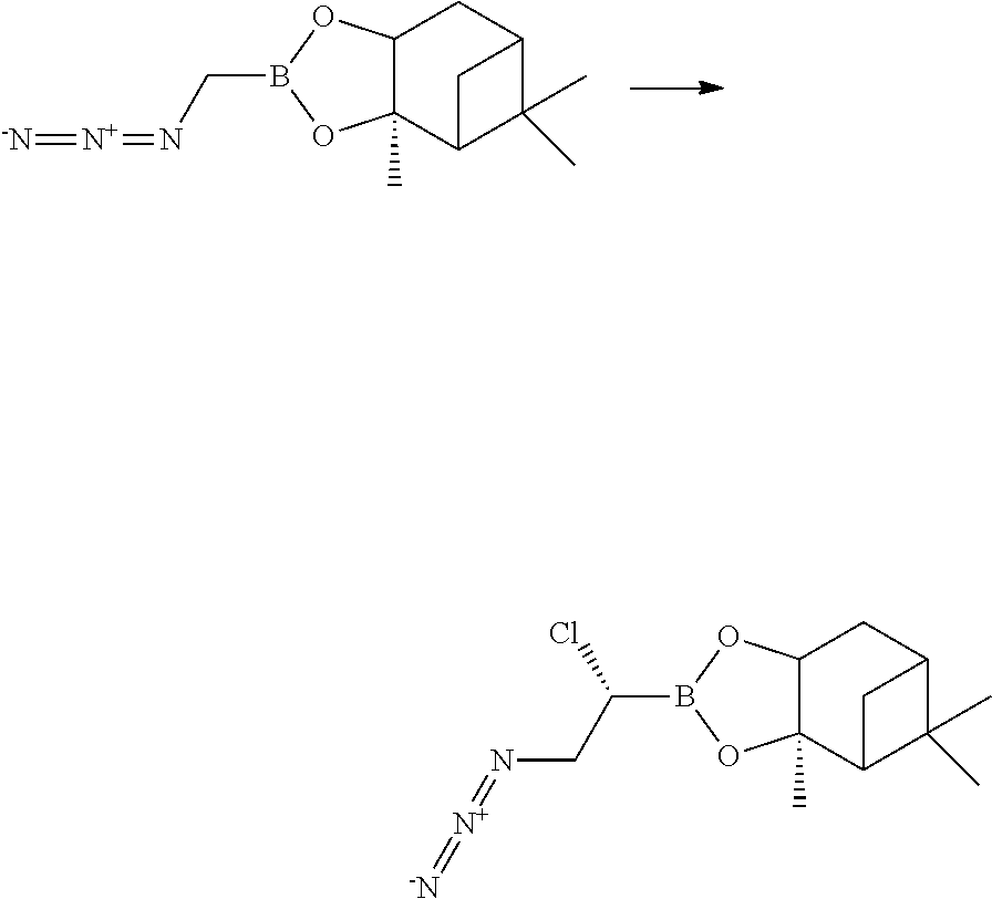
C12C(C)(C3C(C)(C)C(C1)C3)OB(CN=[N+]=[-N])O2.C12C(C)(C3C(C)(C)C(C1)C3)OB(C(Cl)CN=[N+]=[-N])O2
